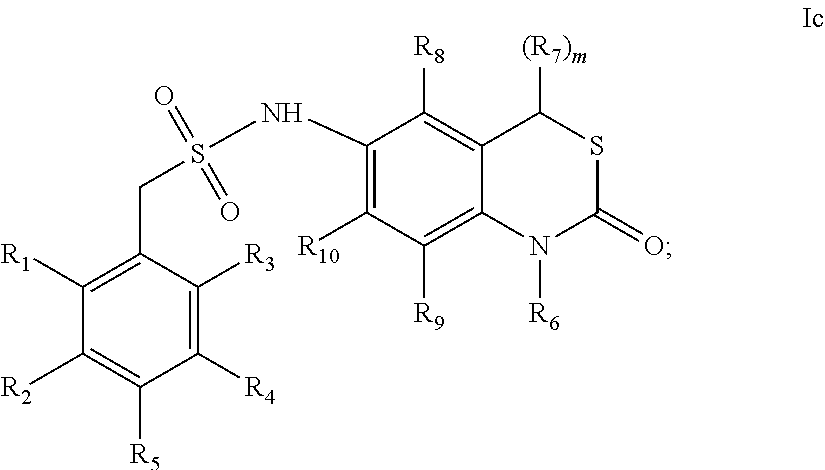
C1([R4])=C([R3])C(CS(NC2=C([R10])C([R9])=C3C(=C2[R8])C([(R7)m])SC(=O)N3[R6])(=O)=O)=C([R1])C([R2])=C1[R5]
